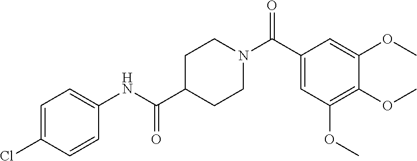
C1(C(N2CCC(C(NC3=CC=C(Cl)C=C3)=O)CC2)=O)=CC(OC)=C(OC)C(OC)=C1
